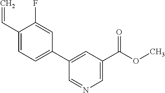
C1(C=C)=CC=C(C2=CC(C(OC)=O)=CN=C2)C=C1F
